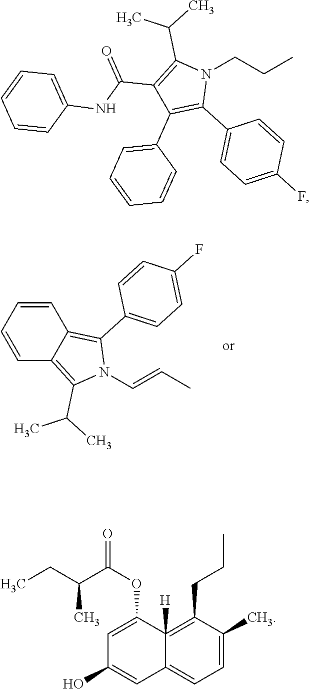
C1=CC=CC2=C(C3=CC=C(F)C=C3)N(C=CC)C(C(C)C)=C12.C1(C(NC2=CC=CC=C2)=O)=C(C(C)C)N(CCC)C(C2=CC=C(F)C=C2)=C1C1=CC=CC=C1.CCC(C(OC1=CC(O)=CC2=CC=C(C)C(CCC)=C12[H])=O)C
